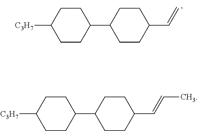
[C3H7]C1CCC(C2CCC(C=C)CC2)CC1.[C3H7]C1CCC(C2CCC(C=CC)CC2)CC1
